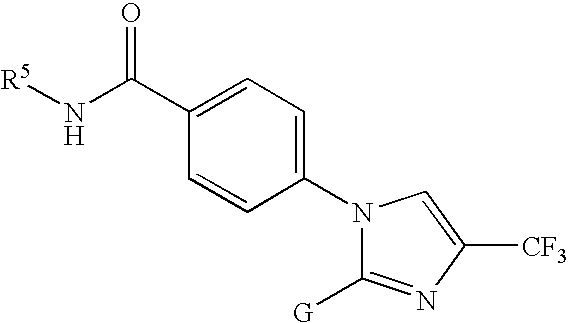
C1(C(N[R5])=O)=CC=C(N2C([G])=NC([CF3])=C2)C=C1
